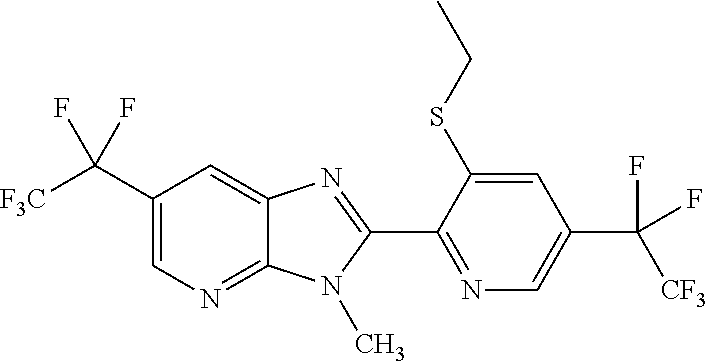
C1(C([F3C])(F)F)=CN=C2C(=C1)N=C(C1=NC=C(C([CF3])(F)F)C=C1SCC)N2C
